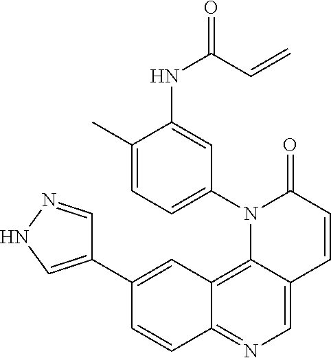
C12=C3C(=CN=C1C=CC(C1=CNN=C1)=C2)C=CC(=O)N3C1=CC=C(C)C(NC(C=C)=O)=C1
